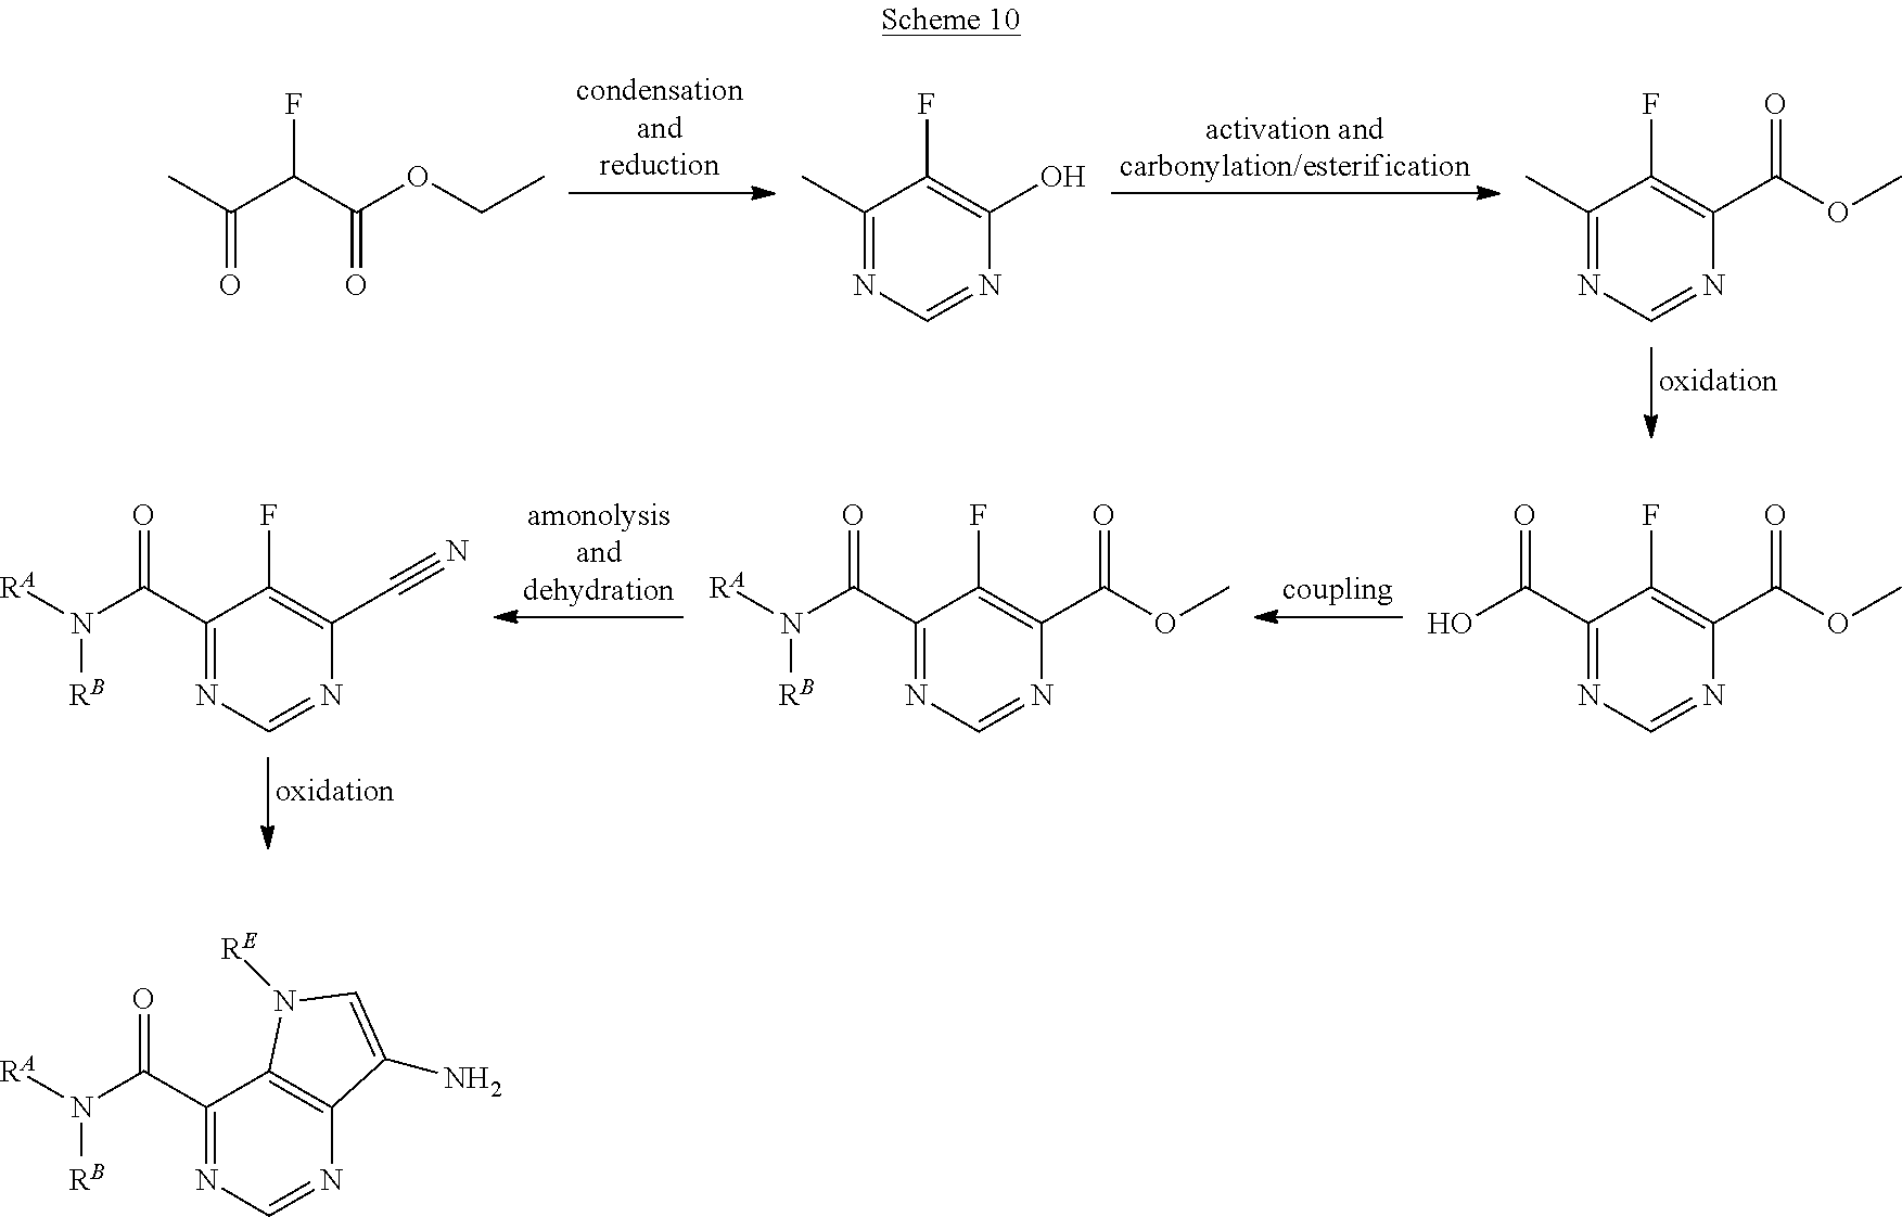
CC(C(C(OCC)=O)F)=O.CC1=NC=NC(O)=C1F.CC1=NC=NC(C(OC)=O)=C1F.C(C1=NC=NC(C(OC)=O)=C1F)(O)=O.C(C1=NC=NC(C(OC)=O)=C1F)(N([RA])[RB])=O.C(C1=NC=NC(C#N)=C1F)(N([RA])[RB])=O.C(C1=NC=NC2=C1N([RE])C=C2N)(N([RA])[RB])=O
